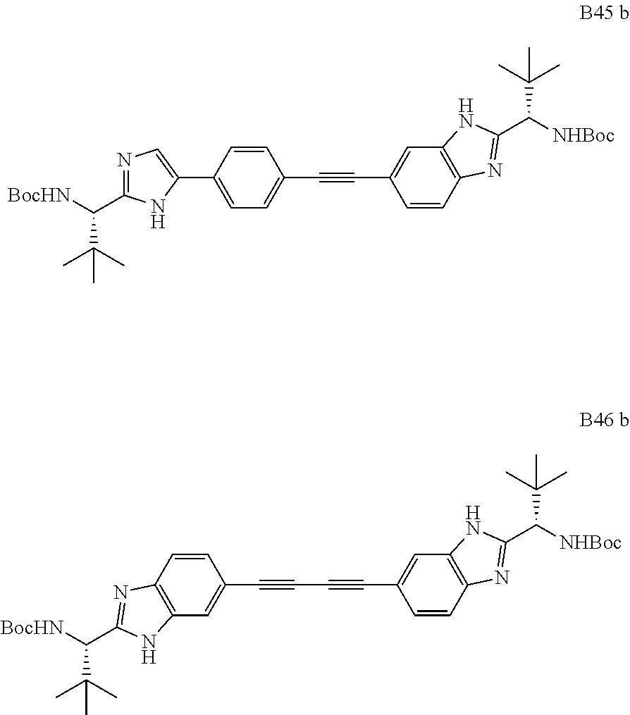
C1=CC2=C(C=C1C#CC1=CC=C(C3=CN=C(C([BocHN])C(C)(C)C)N3)C=C1)NC(C([NHBoc])C(C)(C)C)=N2.C(C#CC1=CC2=C(C=C1)N=C(C([BocHN])C(C)(C)C)N2)#CC1=CC2=C(C=C1)N=C(C([NHBoc])C(C)(C)C)N2
